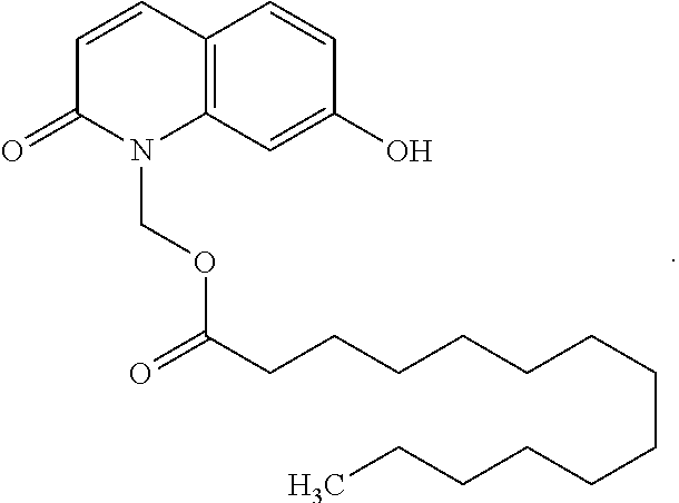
C12=C(C=CC(=O)N1COC(CCCCCCCCCCCCC)=O)C=CC(O)=C2
